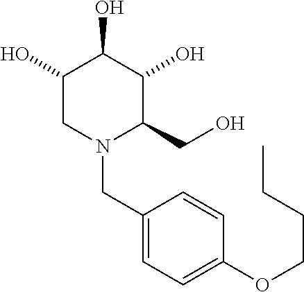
C1(O)CN(CC2=CC=C(OCCCC)C=C2)C(CO)C(O)C1O
